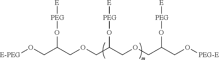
[E-PEG]OCC(COCC(COCC(CO[PEG-E])O[PEG][E])O[PEG][E])O[PEG][E]
